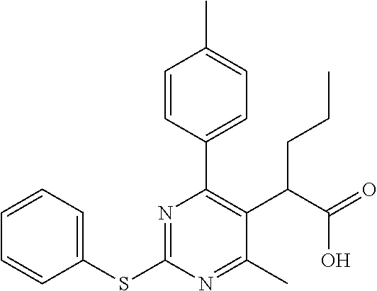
S(C1=NC(C2=CC=C(C)C=C2)=C(C(C(=O)O)CCC)C(C)=N1)C1=CC=CC=C1
